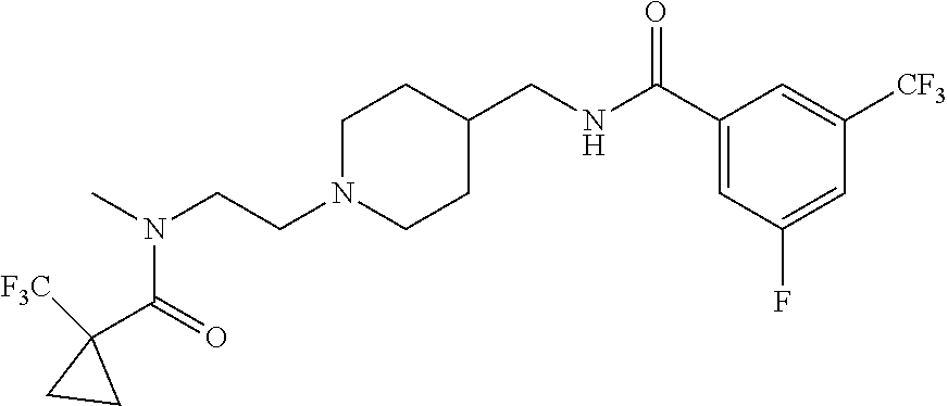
N(CCN1CCC(CNC(C2=CC(F)=CC([CF3])=C2)=O)CC1)(C)C(C1([F3C])CC1)=O
